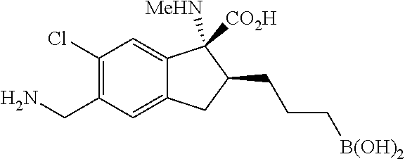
C1(Cl)=C(CN)C=C2C(=C1)C([MeHN])([CO2H])C(CCC[B(OH)2])C2
